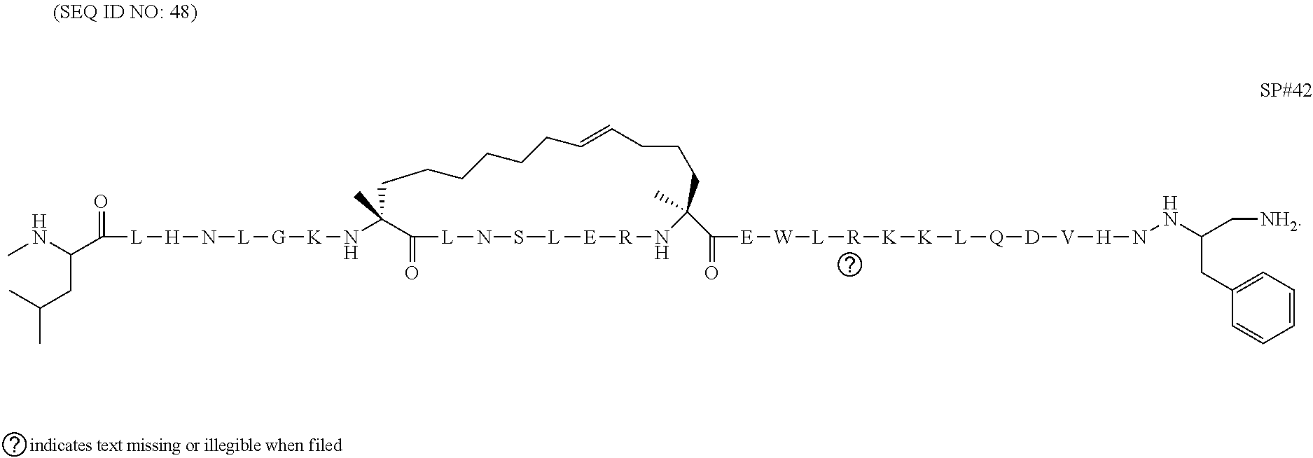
N(C1(C)C(=O)[L]NS[L][E][R]NC(C(=O)[E][W][L][R][K][K][L][Q][D][V][H]NNC(C[NH2])CC2=CC=CC=C2)(C)CCCC=CCCCCCC1)[K][G][L]N[H][L]C(=O)C(NC)CC(C)C
